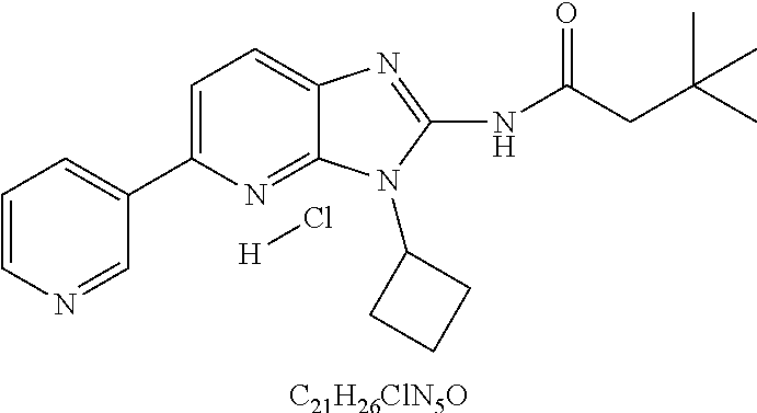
[C21H26ClN5O].C1=C(C2=CC=CN=C2)N=C2C(=C1)N=C(NC(CC(C)(C)C)=O)N2C1CCC1.[H]Cl
